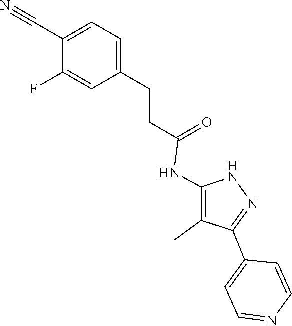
N1C(NC(CCC2=CC=C(C#N)C(F)=C2)=O)=C(C)C(C2=CC=NC=C2)=N1
